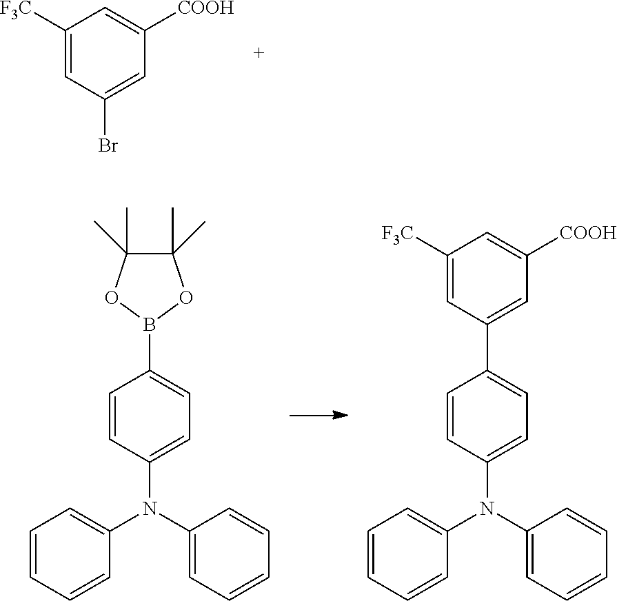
C1([F3C])=CC(Br)=CC([COOH])=C1.C1=CC=CC(N(C2=CC=CC=C2)C2=CC=C(C3=CC([COOH])=CC([F3C])=C3)C=C2)=C1.C1=CC=CC(N(C2=CC=CC=C2)C2=CC=C(B3OC(C)(C)C(C)(C)O3)C=C2)=C1
